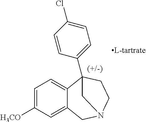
C1=C([H3CO])C=C2C(=C1)C1(C3=CC=C(Cl)C=C3)CCN(C2)C1
